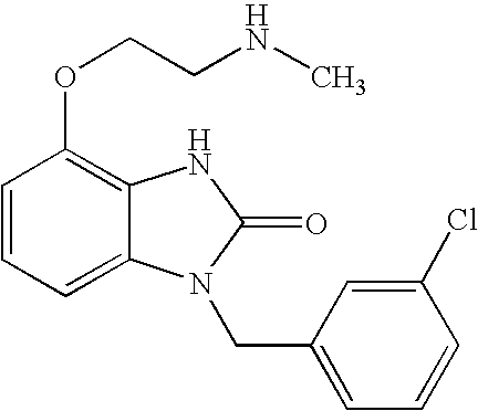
C1=CC=C2C(=C1OCCNC)NC(=O)N2CC1=CC=CC(Cl)=C1
